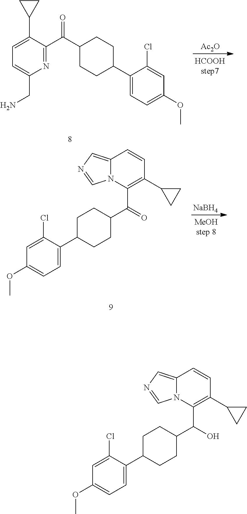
C1=C(C2CC2)C(C(=O)C2CCC(C3=CC=C(OC)C=C3Cl)CC2)=NC(CN)=C1.[Ac2O].C1=C(Cl)C(C2CCC(C(C3=C(C4CC4)C=CC4=CN=CN34)=O)CC2)=CC=C1OC.[NaBH4].C1=C(Cl)C(C2CCC(C(C3=C(C4CC4)C=CC4=CN=CN34)O)CC2)=CC=C1OC
